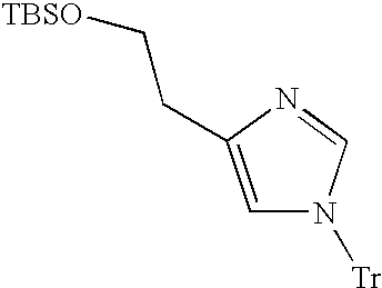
C1=C(CC[TBSO])N=CN1[Tr]
